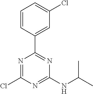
N1=C(Cl)N=C(NC(C)C)N=C1C1=CC(Cl)=CC=C1
